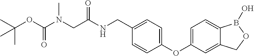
C(OC(N(CC(NCC1=CC=C(OC2=CC=C3C(=C2)COB3O)C=C1)=O)C)=O)(C)(C)C
